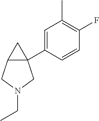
C1=CC(C23CC2CN(CC)C3)=CC(C)=C1F
